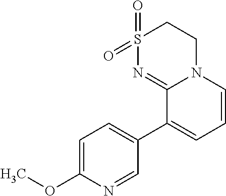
C1S(=O)(=O)N=C2N(C1)C=CC=C2C1=CC=C(OC)N=C1
